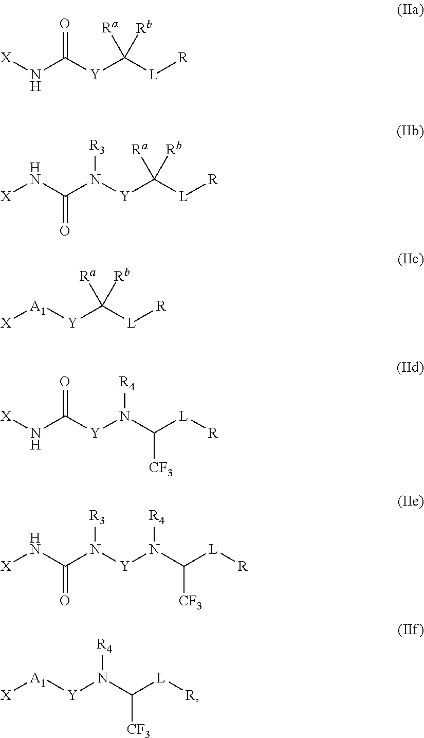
O=C([Y]C([L][R])([Ra])[Rb])N[X].N([Y]C([L][R])([Ra])[Rb])(C(N[X])=O)[R3].[A1]([Y]C([L][R])([Ra])[Rb])[X].O=C([Y]N(C([L][R])[CF3])[R4])N[X].N([Y]N(C([L][R])[CF3])[R4])(C(N[X])=O)[R3].[A1]([Y]N(C([L][R])[CF3])[R4])[X]
